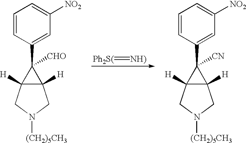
C1=CC(C2([CHO])C3([H])C2([H])CN([(CH2)5CH3])C3)=CC([NO2])=C1.C1=CC(C2([CN])C3([H])C2([H])CN([(CH2)5CH3])C3)=CC([NO2])=C1.[Ph2S(]=[NH)]
